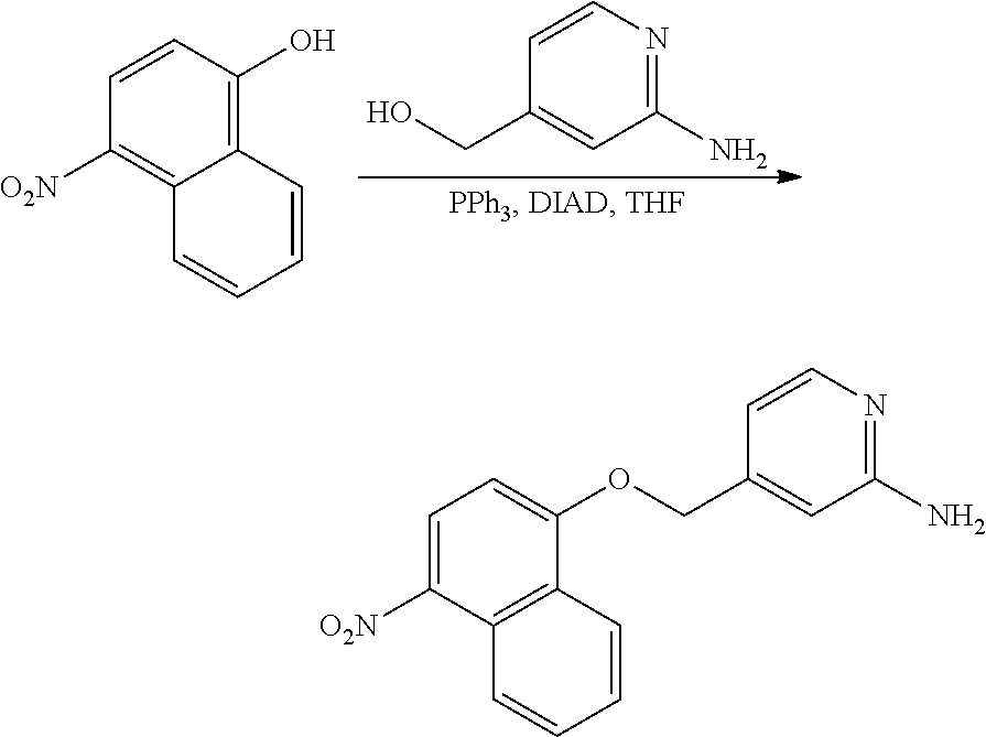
C1=CN=C(N)C=C1CO.C1=CC(O)=C2C(=C1[O2N])C=CC=C2.C1=C([O2N])C2=C(C(OCC3=CC(N)=NC=C3)=C1)C=CC=C2
